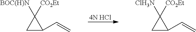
[4N HCl].C1C(C=C)C1([BOC(H)N])[CO2Et].C1C(C=C)C1([ClH3N])[CO2Et]
